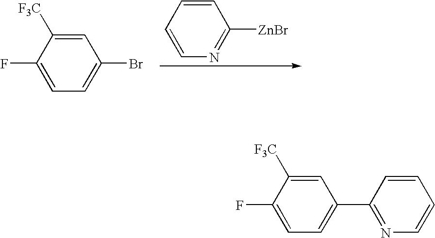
C1=CC=CN=C1[ZnBr].C1=C([F3C])C(F)=CC=C1Br.C1=C([F3C])C(F)=CC=C1C1=NC=CC=C1
